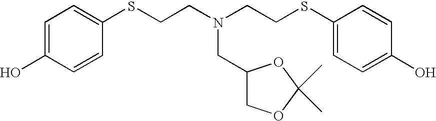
C1=C(O)C=CC(SCCN(CCSC2=CC=C(O)C=C2)CC2COC(C)(C)O2)=C1
